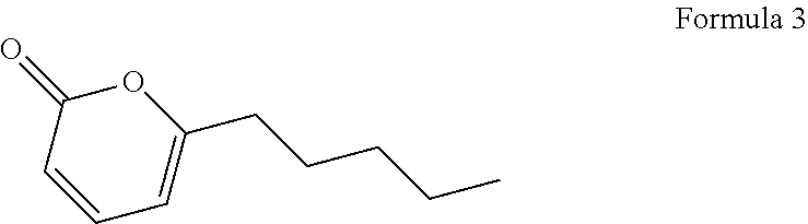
C1(=O)C=CC=C(CCCCC)O1
